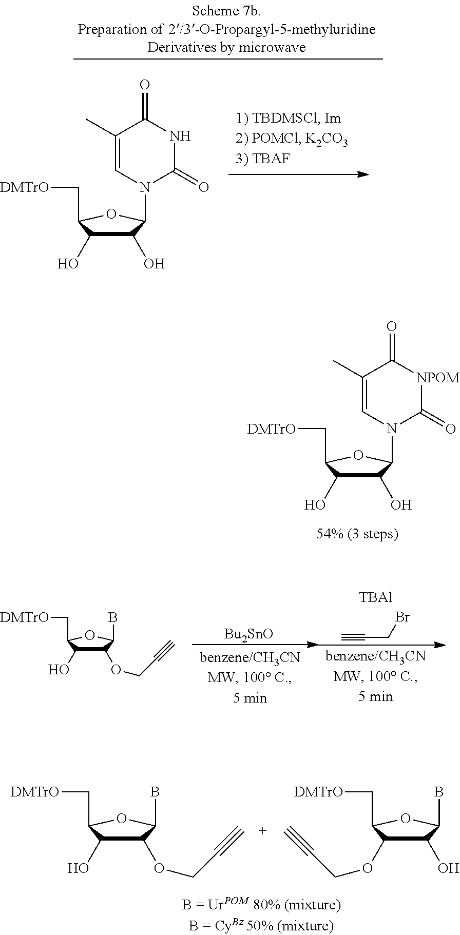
C1(C)=CN(C2C(O)C(O)C(C[DMTrO])O2)C(=O)[NPOM]C1=O.C#CCBr.[TBAl].[Bu2SnO].C1(OCC#C)C(O)C(C[DMTrO])OC1B.C1(OCC#C)C(O)C(C[DMTrO])OC1B.C1(O)C(OCC#C)C(C[DMTrO])OC1B.C1(C)=CN(C2C(O)C(O)C(C[DMTrO])O2)C(=O)NC1=O
